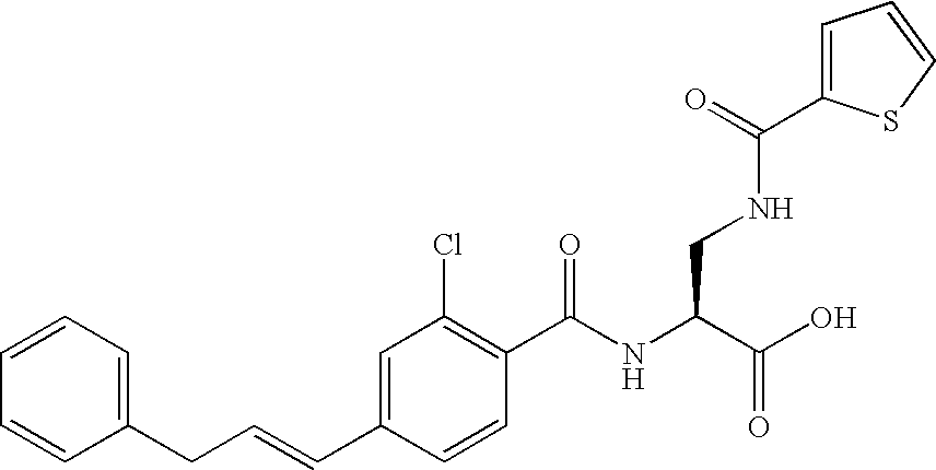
C1=C(C=CCC2=CC=CC=C2)C=CC(C(NC(C(=O)O)CNC(=O)C2=CC=CS2)=O)=C1Cl
